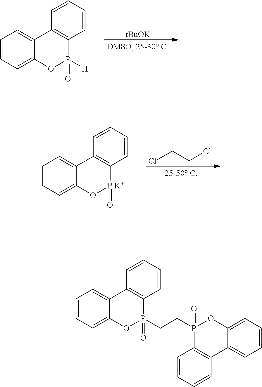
C1=CC=C2C(=C1)C1=C(P([H])(=O)O2)C=CC=C1.[tBuOK].C1=CC=C2C(=C1)C1=C([P-K+](=O)O2)C=CC=C1.ClCCCl.C1=CC=C2C(=C1)C1=C(P(CCP3(=O)OC4=CC=CC=C4C4=C3C=CC=C4)(=O)O2)C=CC=C1
